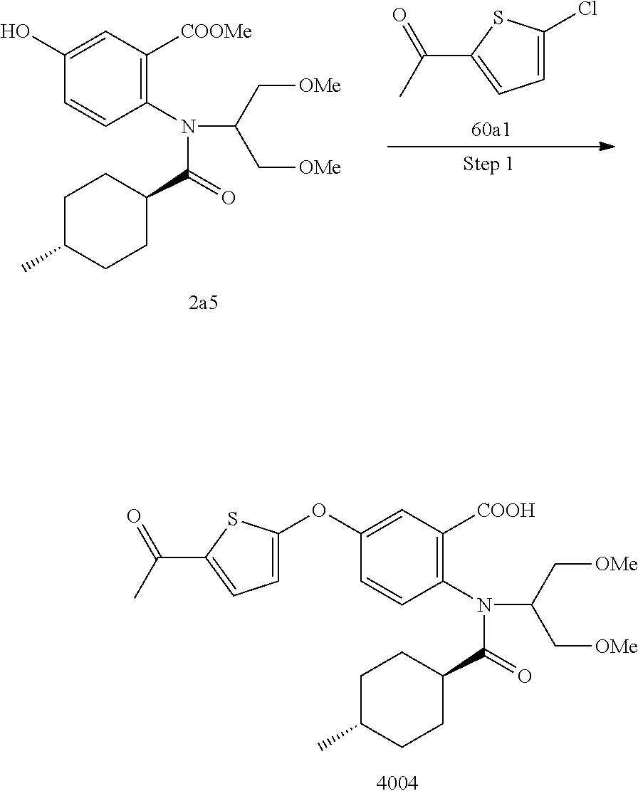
OC1=CC([COOMe])=C(N(C(C[OMe])C[OMe])C(=O)C2CCC(C)CC2)C=C1.C1=C(Cl)SC(C(C)=O)=C1.O(C1=CC([COOH])=C(N(C(C[OMe])C[OMe])C(=O)C2CCC(C)CC2)C=C1)C1=CC=C(C(C)=O)S1
